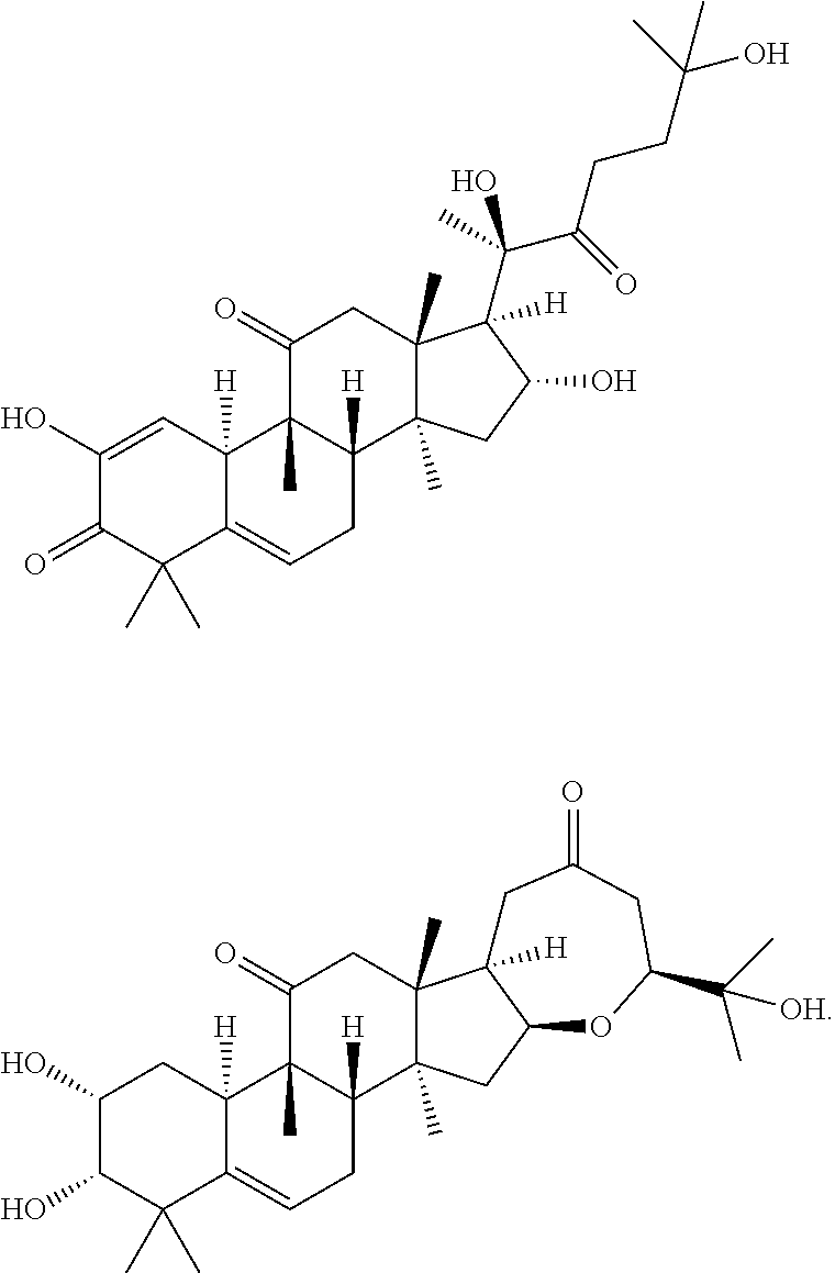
C1(O)=CC2([H])C(=CCC3([H])C2(C)C(=O)CC2(C)C3(C)CC(O)C2(C(C(CCC(O)(C)C)=O)(C)O)[H])C(C)(C)C1=O.C1(O)C(O)C(C)(C)C2=CCC3([H])C(C)(C2([H])C1)C(=O)CC1(C)C3(C)CC2C1([H])CC(=O)CC(C(C)(C)[OH])O2
